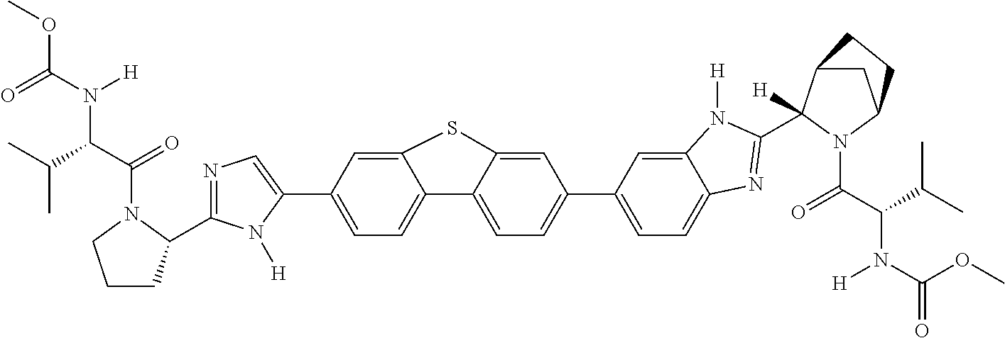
C1=C2C(=CC=C1C1=CN=C(C3CCCN3C(C(C(C)C)N(C(=O)OC)[H])=O)N1[H])C1=CC=C(C3=CC=C4C(=C3)N([H])C(C3([H])C5CC(N3C(C(C(C)C)N(C(OC)=O)[H])=O)CC5)=N4)C=C1S2
